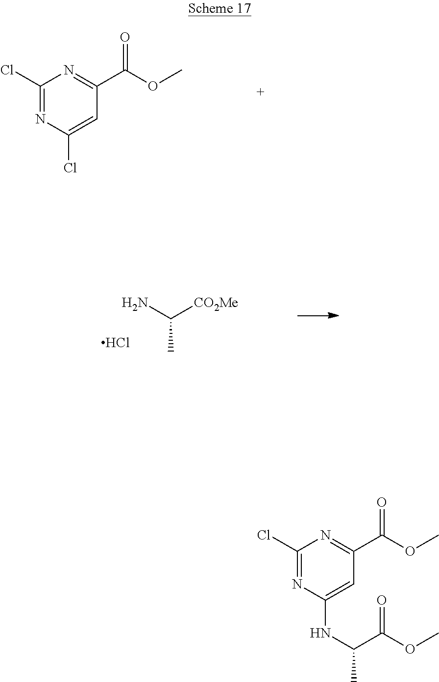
C1(Cl)=NC(Cl)=CC(C(OC)=O)=N1.NC([CO2Me])C.Cl.C1(Cl)=NC(NC(C)C(OC)=O)=CC(C(OC)=O)=N1
